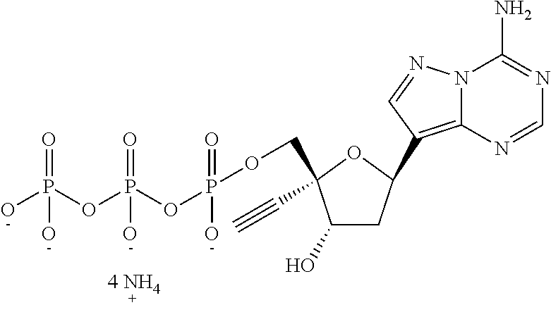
N12C(=C(C3CC(O)C(COP(=O)(OP(=O)(OP(O)(=O)O)O)O)(C#C)O3)C=N1)N=CN=C2N
